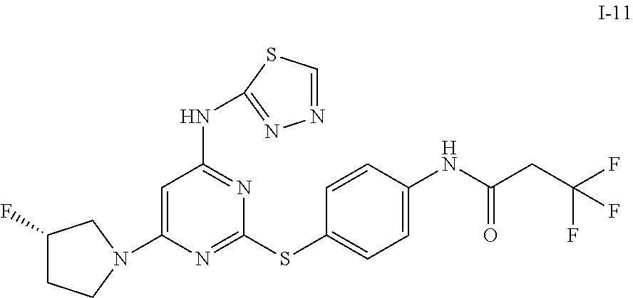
C1=C(N2CCC(F)C2)N=C(SC2=CC=C(NC(CC(F)(F)F)=O)C=C2)N=C1NC1=NN=CS1
